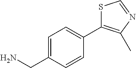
C1=C(CN)C=CC(C2=C(C)N=CS2)=C1
